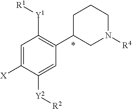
C1=C([X])C([Y2][R2])=CC(C2CN([R4])CCC2)=C1[Y1][R1]
